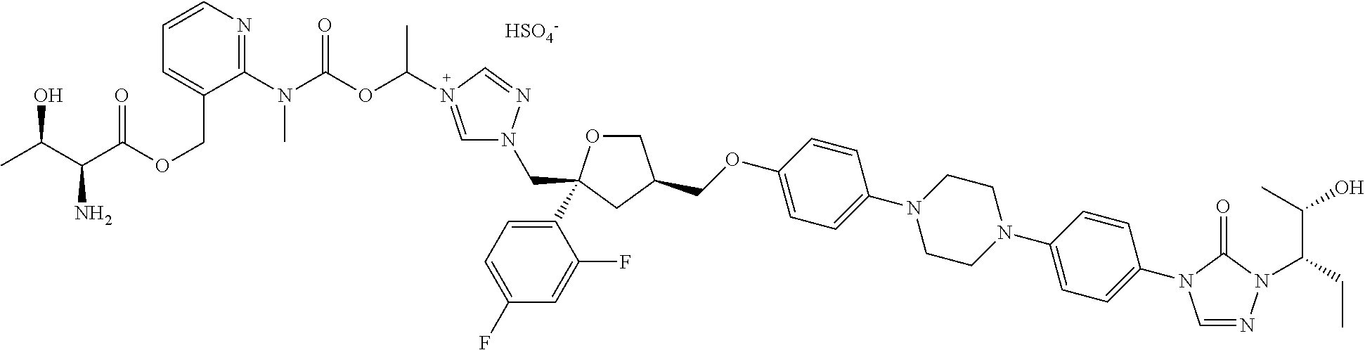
C(OC1=CC=C(N2CCN(C3=CC=C(N4C=NN(C(C(O)C)CC)C4=O)C=C3)CC2)C=C1)C1COC(C2=CC=C(F)C=C2F)(CN2C=N(C(C)OC(N(C3=NC=CC=C3COC(=O)C(C(C)O)N)C)=O)C=N2)C1.[HSO4-]
